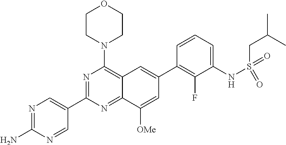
N1=C(N)N=CC(C2=NC(N3CCOCC3)=C3C(=N2)C([OMe])=CC(C2=C(F)C(NS(=O)(=O)CC(C)C)=CC=C2)=C3)=C1
